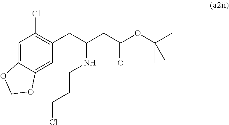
C(C(CC1=C(Cl)C=C2OCOC2=C1)NCCCCl)C(OC(C)(C)C)=O
